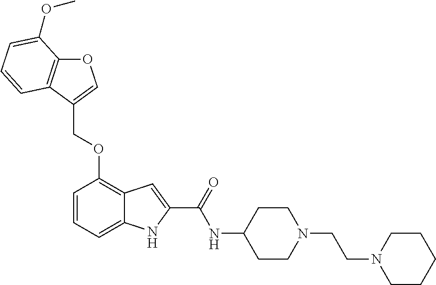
O1C2=C(C(COC3=C4C(=CC=C3)NC(C(=O)NC3CCN(CCN5CCCCC5)CC3)=C4)=C1)C=CC=C2OC
